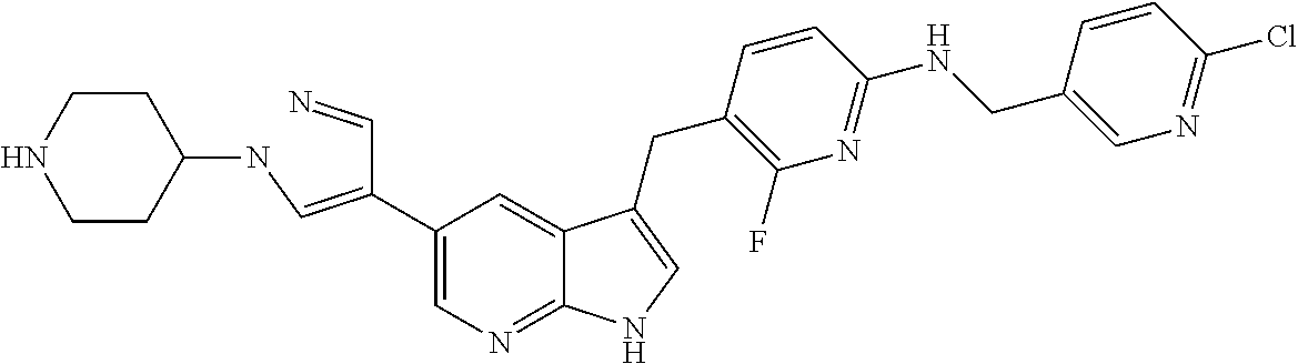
C1(C(C=N)=CNC2CCNCC2)=CN=C2C(=C1)C(CC1=C(F)N=C(NCC3=CN=C(Cl)C=C3)C=C1)=CN2
